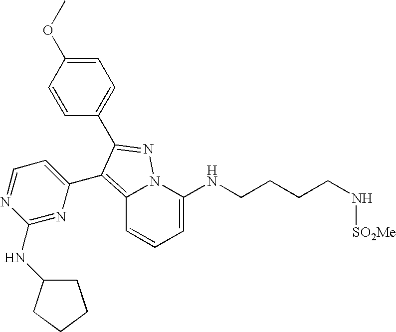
C1=C(NCCCCN[SO2Me])N2C(=C(C3=CC=NC(NC4CCCC4)=N3)C(C3=CC=C(OC)C=C3)=N2)C=C1
